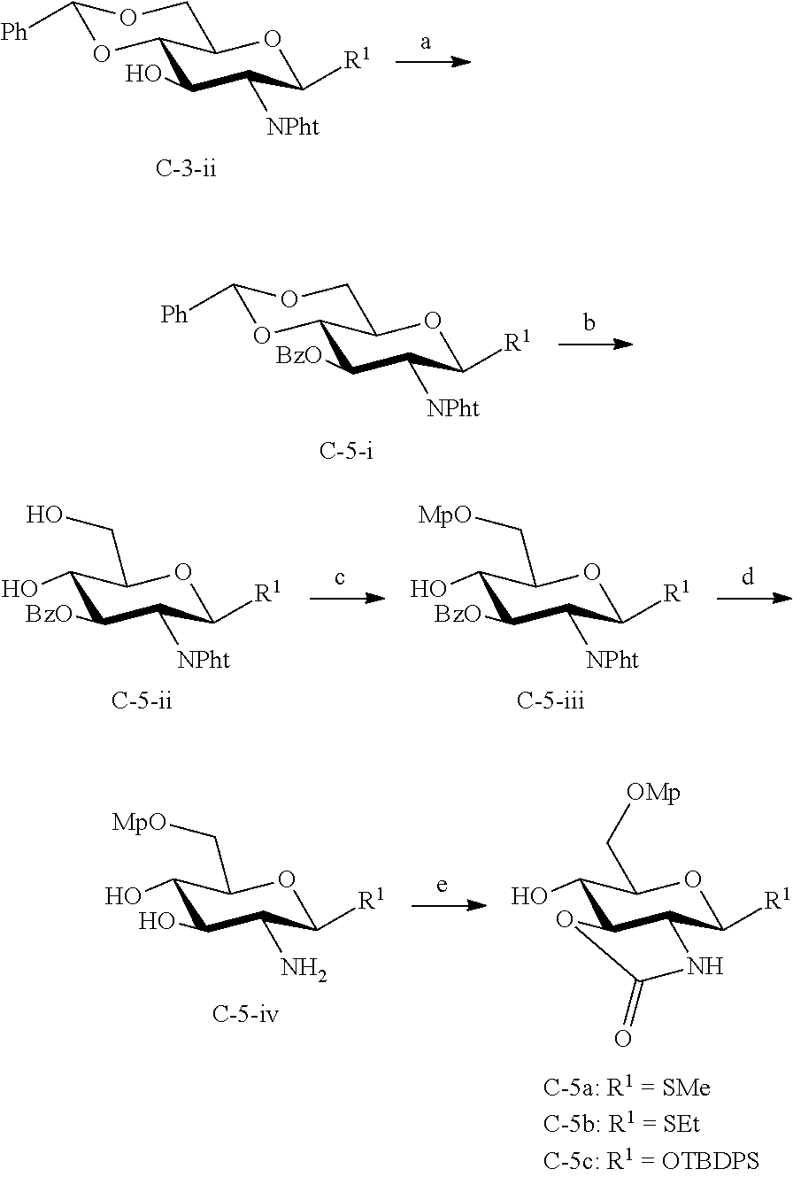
C1(O)C([NPht])C([R1])OC2C1OC([Ph])OC2.C1(O)C([BzO])C([NPht])C([R1])OC1CO.C1(O)C([BzO])C([NPht])C([R1])OC1C[MpO].C1(O)C(O)C(N)C([R1])OC1C[MpO].C1(O)C2C(C([R1])OC1C[OMp])NC(=O)O2.C1([BzO])C([NPht])C([R1])OC2C1OC([Ph])OC2
